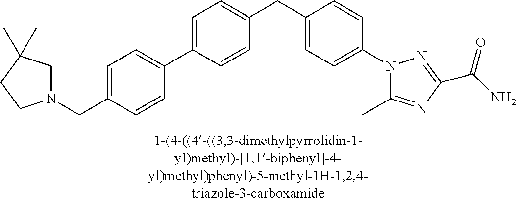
C1=C(C2=CC=C(CN3CC(C)(C)CC3)C=C2)C=CC(CC2=CC=C(N3C(C)=NC(C(N)=O)=N3)C=C2)=C1
